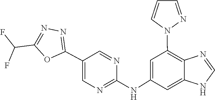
C1=NC2=C(N3N=CC=C3)C=C(NC3=NC=C(C4=NN=C(C(F)F)O4)C=N3)C=C2N1
